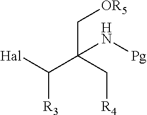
C(C(C[R4])(C[OR5])N[Pg])([Hal])[R3]
